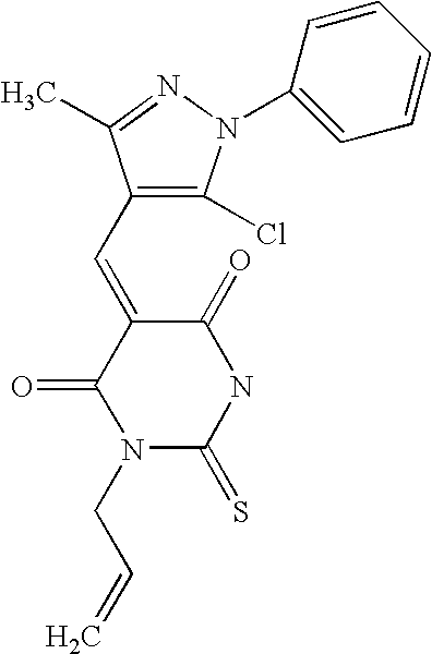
C1(=O)C(=CC2=C(Cl)N(C3=CC=CC=C3)N=C2C)C(=O)N(CC=C)C(=S)N1
